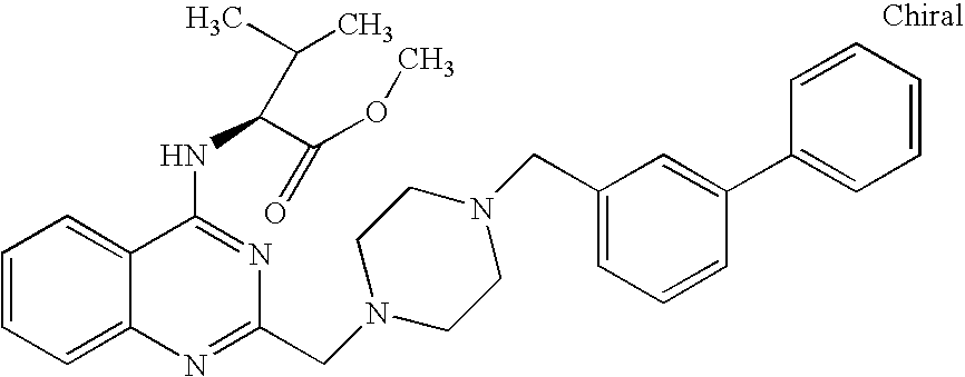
C1=CC=C2C(=C1)C(NC(C(OC)=O)C(C)C)=NC(CN1CCN(CC3=CC=CC(C4=CC=CC=C4)=C3)CC1)=N2
